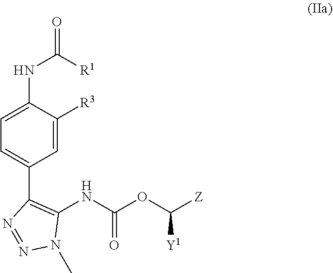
C1=C(NC([R1])=O)C([R3])=CC(C2=C(NC(OC([Z])[Y1])=O)N(C)N=N2)=C1
